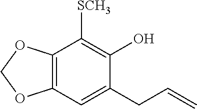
C12=C(OCO1)C([SCH3])=C(O)C(CC=C)=C2
